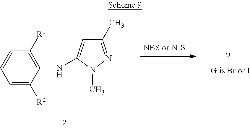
C1(C)=NN(C)C(NC2=C([R1])C=CC=C2[R2])=C1
